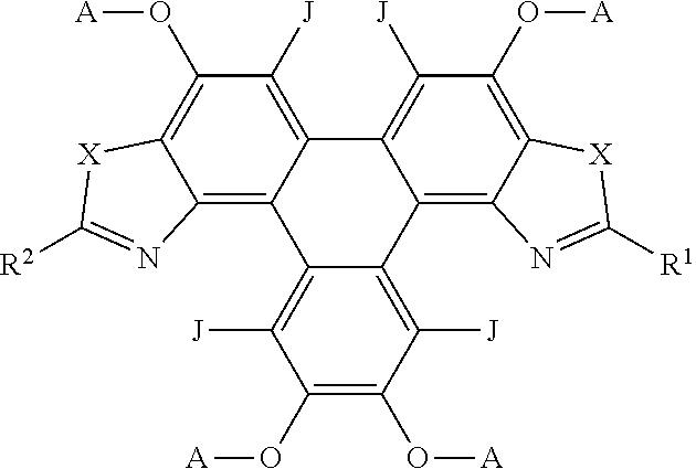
C12=C3C(=C([J])C(O[A])=C1[X]C([R2])=N2)C1=C([J])C(O[A])=C2C(=C1C1=C([J])C(O[A])=C(O[A])C([J])=C31)N=C([R1])[X]2
